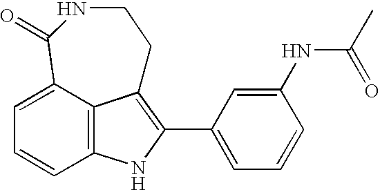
C12=C3C(=CC=C1)C(=O)NCCC3=C(C1=CC=CC(NC(C)=O)=C1)N2
